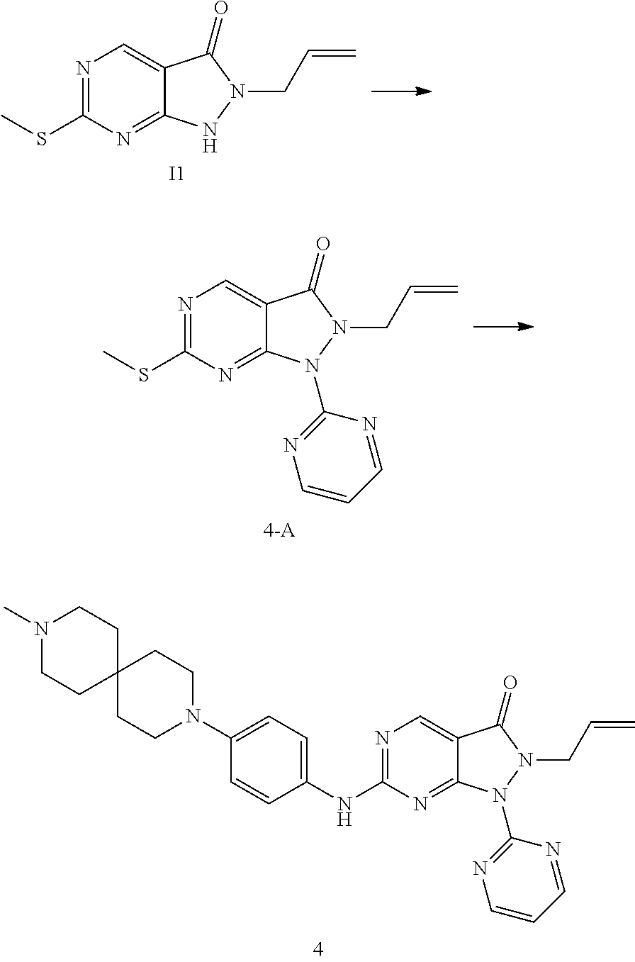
CSC1=NC=C2C(=N1)NN(CC=C)C2=O.[I1].CSC1=NC=C2C(=N1)N(C1=NC=CC=N1)N(CC=C)C2=O.C12(CCN(C)CC1)CCN(C1=CC=C(NC3=NC=C4C(=N3)N(C3=NC=CC=N3)N(CC=C)C4=O)C=C1)CC2
